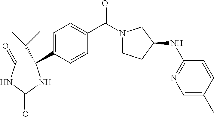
C1=C(C2(C(C)C)C(=O)NC(=O)N2)C=CC(C(N2CCC(NC3=NC=C(C)C=C3)C2)=O)=C1
